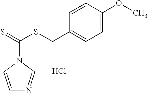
C1=CN(C(=S)SCC2=CC=C(OC)C=C2)C=N1.Cl
